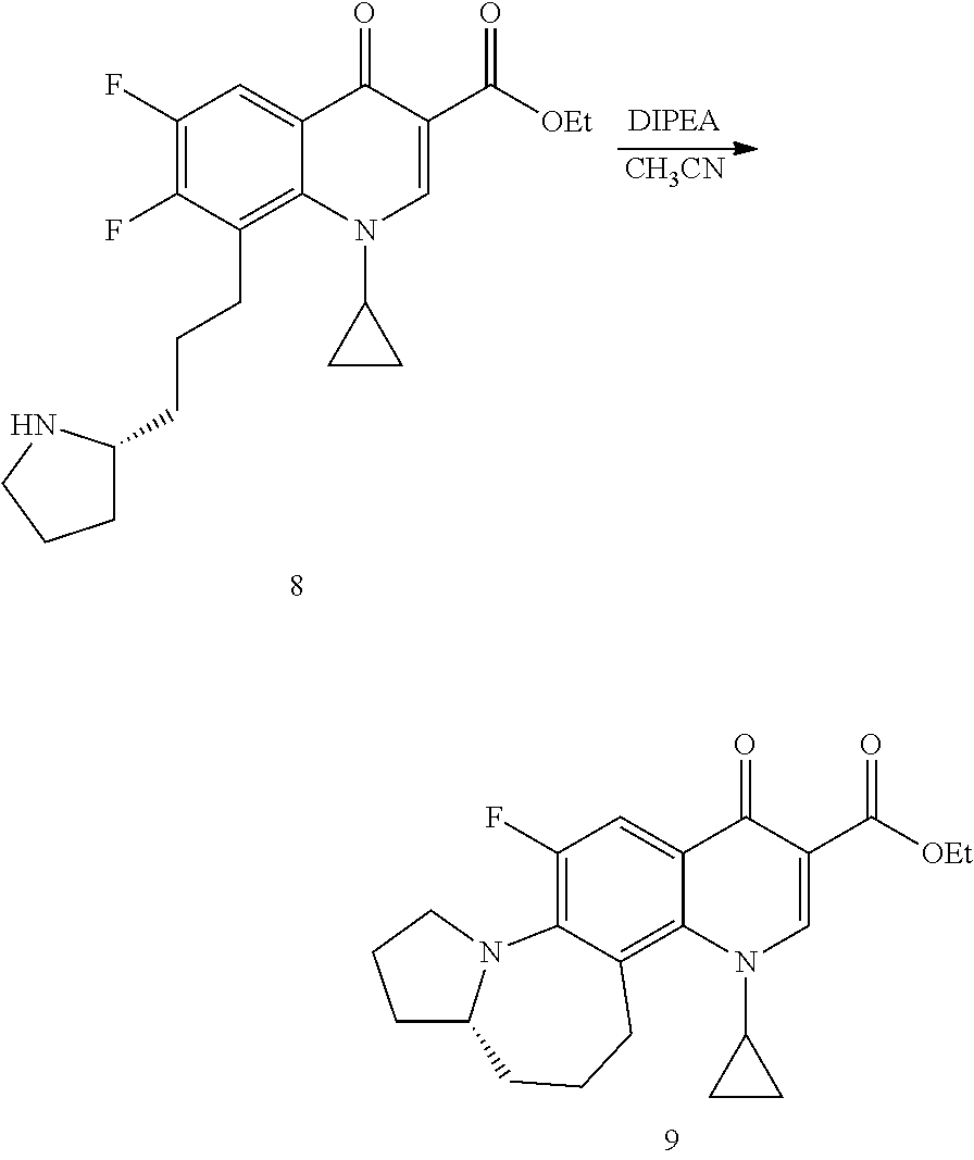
C1(F)=C2C(=C3C(=C1)C(=O)C(C([OEt])=O)=CN3C1CC1)CCCC1N2CCC1.C1(F)=C(F)C(CCCC2CCCN2)=C2C(=C1)C(=O)C(C([OEt])=O)=CN2C1CC1.[CH3CN]
